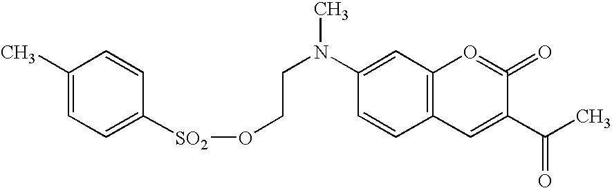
C1(N(CCO[SO2]C2=CC=C(C)C=C2)C)=CC2=C(C=C1)C=C(C(C)=O)C(=O)=O2
